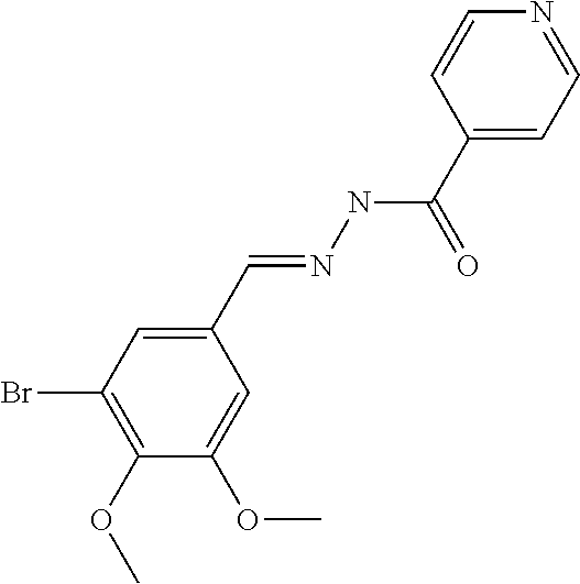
C1(C=NNC(C2=CC=NC=C2)=O)=CC(Br)=C(OC)C(OC)=C1
